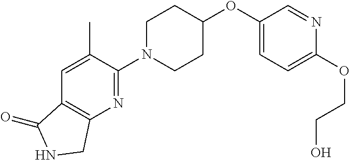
C1(OC2CCN(C3=NC4=C(C=C3C)C(=O)NC4)CC2)=CC=C(OCCO)N=C1
